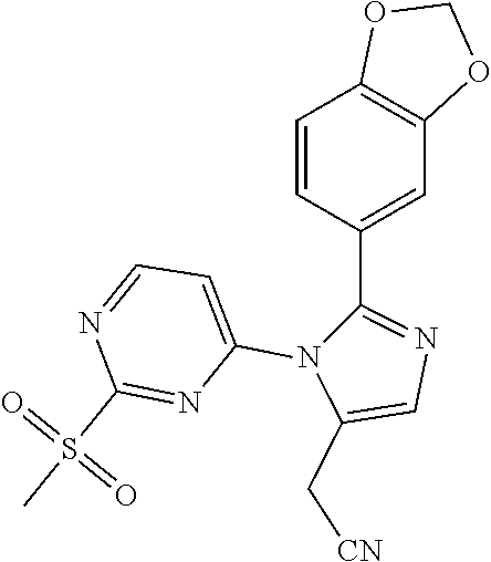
C1=CC(C2=NC=C(C[CN])N2C2=CC=NC(S(=O)(=O)C)=N2)=CC2=C1OCO2
